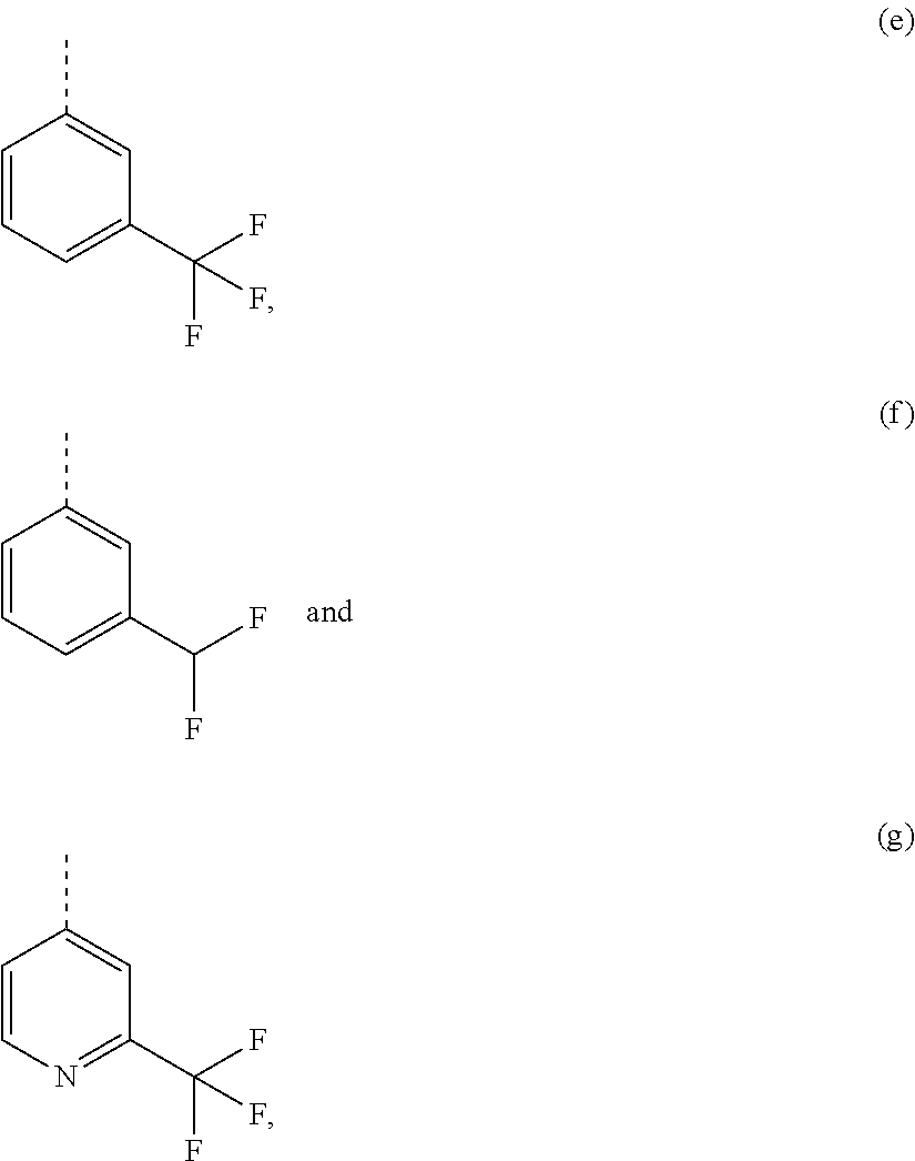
C1=CC=C(C(F)F)C=C1C.C1=CC=C(C(F)(F)F)C=C1C.C1=CN=C(C(F)(F)F)C=C1C
